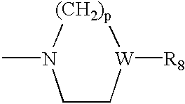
C1C[W]([R8])[(CH2)p]N1C
